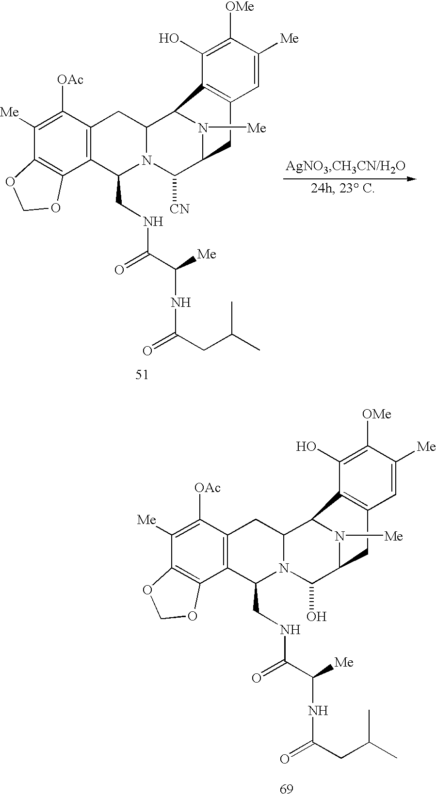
C1([Me])=C([OAc])C2=C(C3=C1OCO3)C(CNC(=O)C([Me])NC(=O)CC(C)C)N1C(C3N([Me])C(C1[CN])CC1=C3C(O)=C([OMe])C([Me])=C1)C2.C1([Me])=C([OAc])C2=C(C3=C1OCO3)C(CNC(=O)C([Me])NC(=O)CC(C)C)N1C(C3N([Me])C(C1O)CC1=C3C(O)=C([OMe])C([Me])=C1)C2
